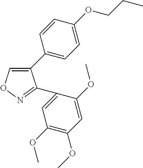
C1(C2=CC=C(OCCC)C=C2)=CON=C1C1=CC(OC)=C(OC)C=C1OC
